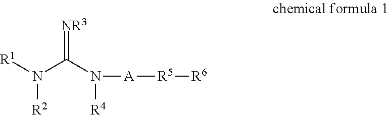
[R1]N(C(N([A][R5][R6])[R4])=[NR3])[R2]
